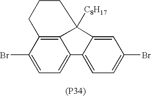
C12=C3C(Br)=CC=C1C1=CC=C(Br)C=C1C2([C8H17])CCC3.[(P34)]
